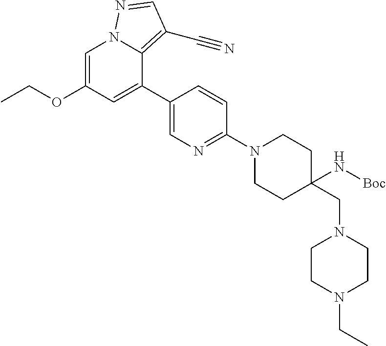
C12=C(C#N)C=NN1C=C(OCC)C=C2C1=CN=C(N2CCC(N[Boc])(CN3CCN(CC)CC3)CC2)C=C1
